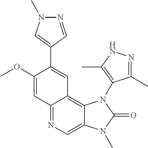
C12=NC=C3C(=C1C=C(C1=CN(C)N=C1)C(OC)=C2)N(C1=C(C)NN=C1C)C(=O)N3C
